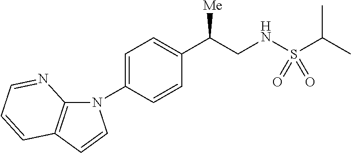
N1(C2=CC=C(C(CNS(C(C)C)(=O)=O)[Me])C=C2)C2=C(C=C1)C=CC=N2
